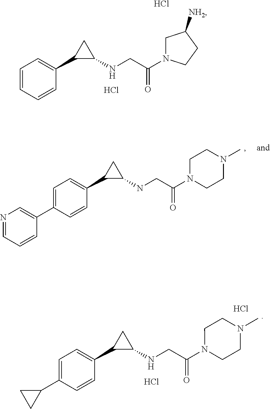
C1=CC=CC(C2C(NCC(N3CC([NH2])CC3)=O)C2)=C1.Cl.Cl.C1=C(C2=CN=CC=C2)C=CC(C2C(NCC(N3CCN(C)CC3)=O)C2)=C1.C1=C(C2CC2)C=CC(C2C(NCC(N3CCN(C)CC3)=O)C2)=C1.Cl.Cl
